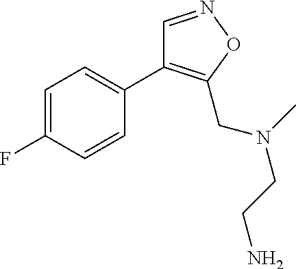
C1=C(F)C=CC(C2=C(CN(C)CCN)ON=C2)=C1
